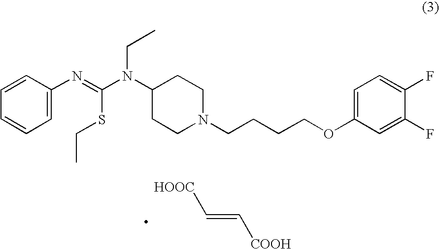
C1=C(N=C(N(C2CCN(CCCCOC3=CC=C(F)C(F)=C3)CC2)CC)SCC)C=CC=C1.[HOOC]C=C[COOH]
